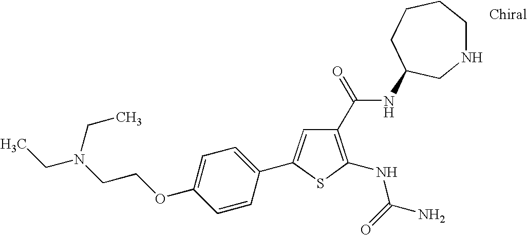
C1(NC(N)=O)=C(C(=O)NC2CCCCNC2)C=C(C2=CC=C(OCCN(CC)CC)C=C2)S1
